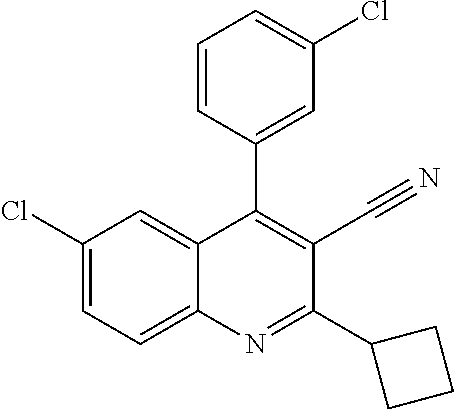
C1(Cl)=CC=C2C(=C1)C(C1=CC(Cl)=CC=C1)=C(C#N)C(C1CCC1)=N2
